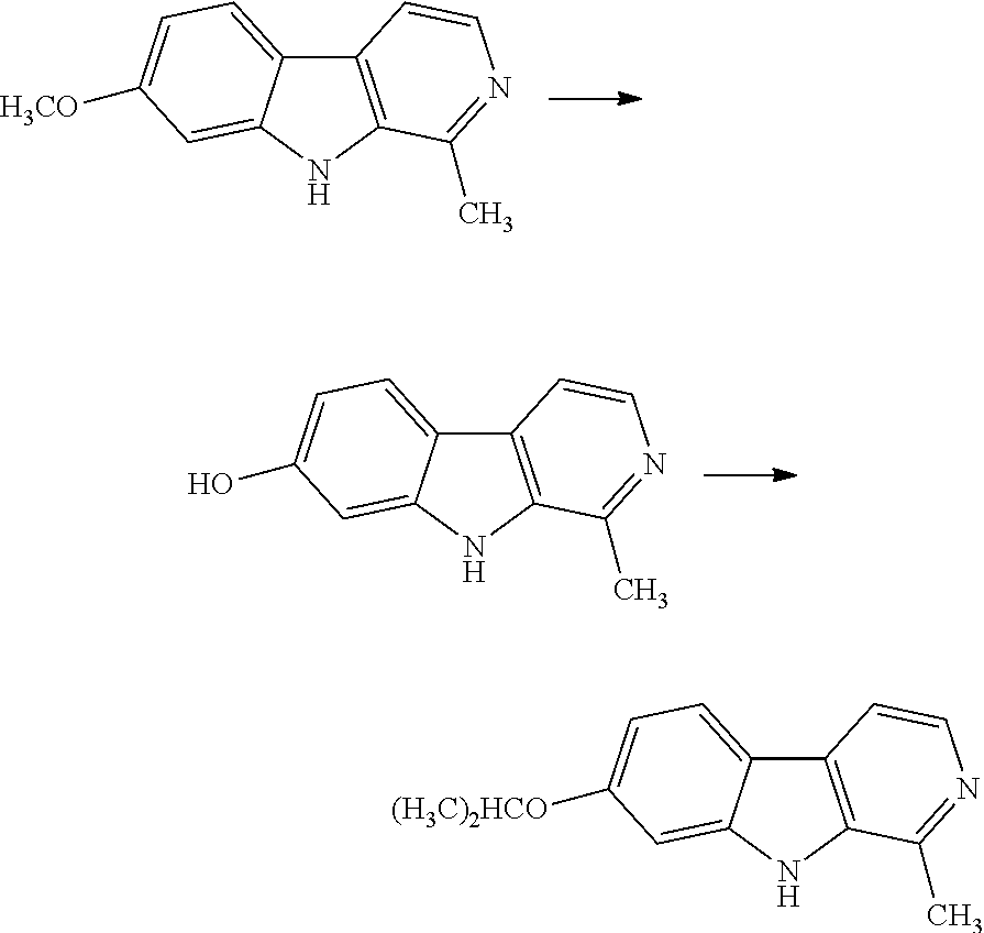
C12=C(NC3=CC([H3CO])=CC=C13)C(C)=NC=C2.C12=C(NC3=CC(O)=CC=C13)C(C)=NC=C2.C12=C(NC3=CC([(H3C)2HCO])=CC=C13)C(C)=NC=C2
